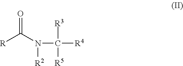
O=C(N([R2])C([R5])([R3])[R4])[R]
